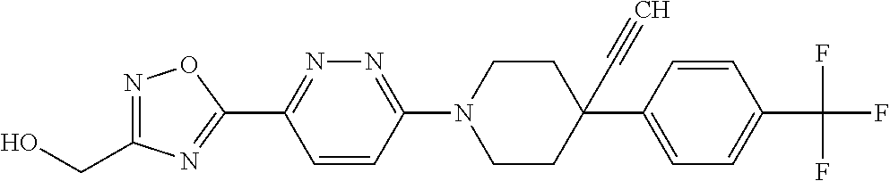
OCC1=NOC(C2=NN=C(N3CCC(C#C)(C4=CC=C(C(F)(F)F)C=C4)CC3)C=C2)=N1
